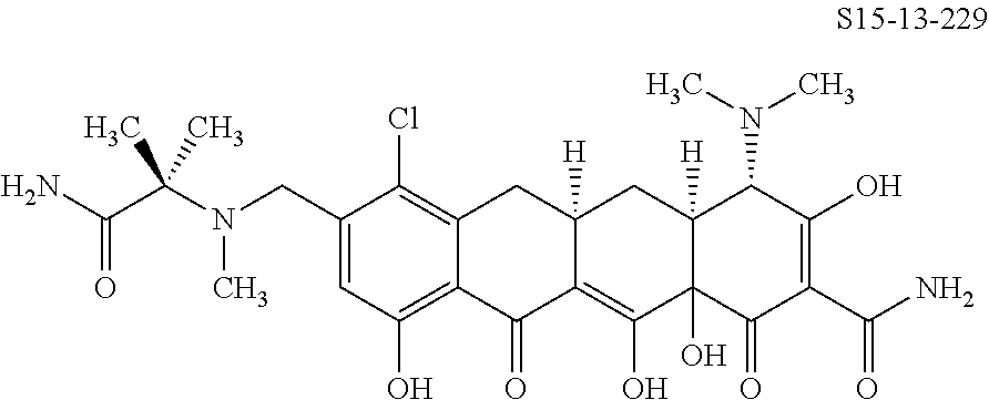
NC(C(N(CC1=CC(O)=C2C(=C1Cl)CC1([H])C(=C(O)C3(O)C([H])(C1)C(N(C)C)C(O)=C(C(N)=O)C3=O)C2=O)C)(C)C)=O
